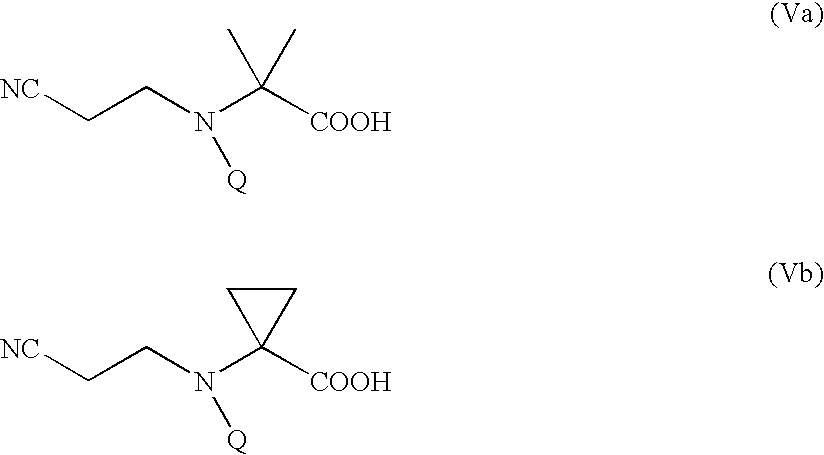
C([COOH])(N(CC[NC])[Q])(C)C.C1([COOH])(N(CC[NC])[Q])CC1
